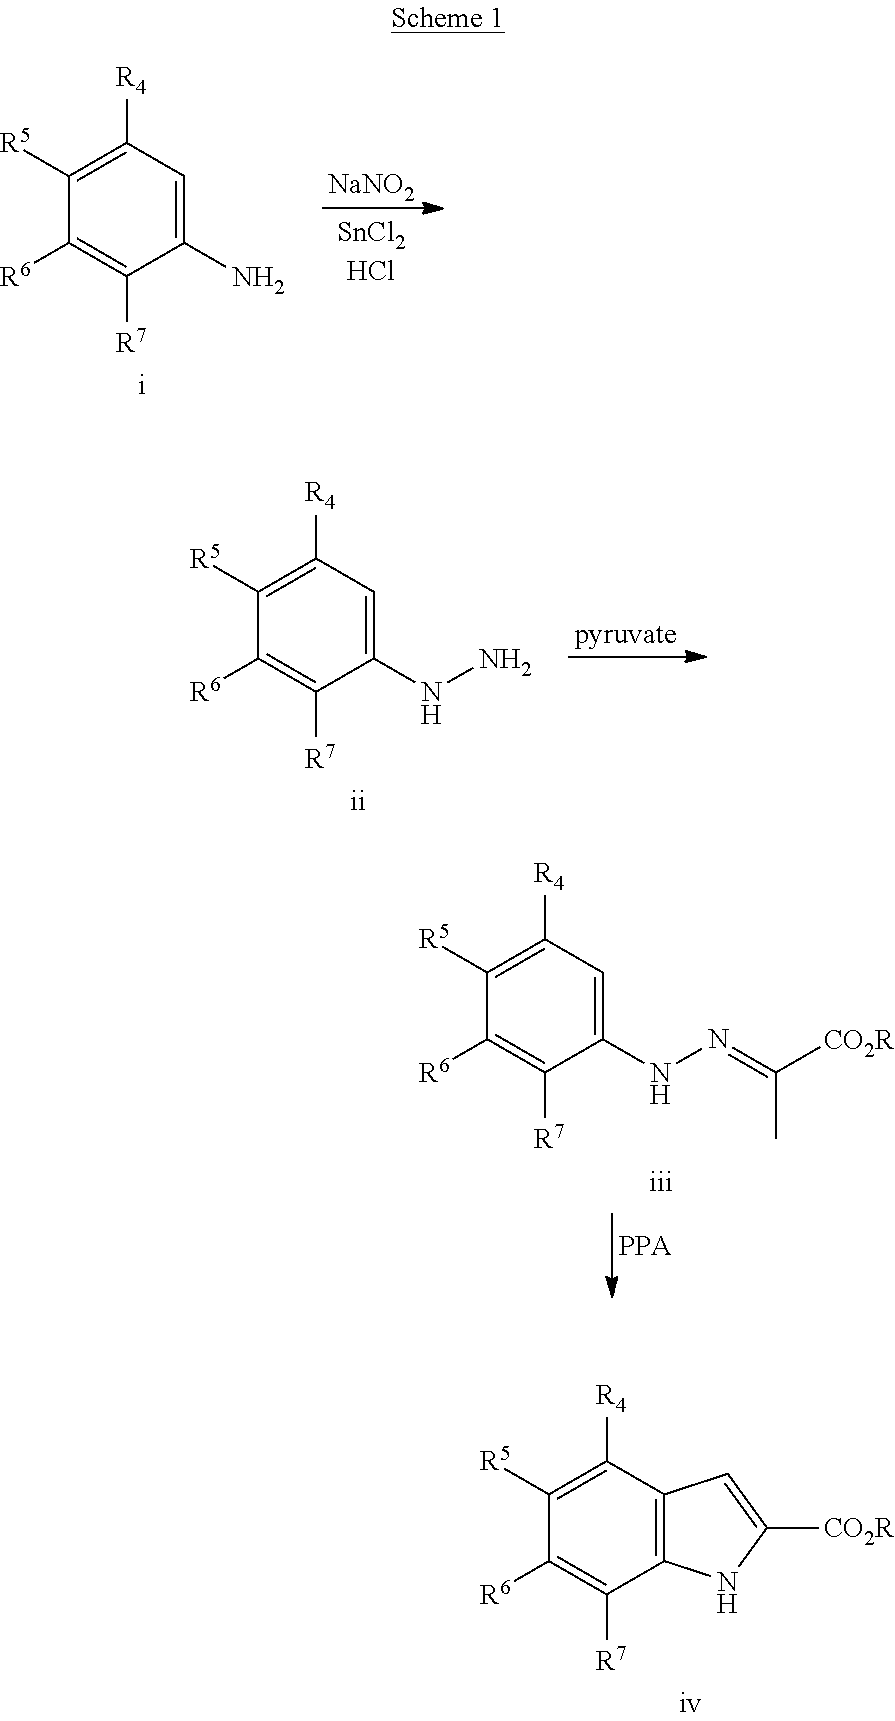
C1([R6])=C([R7])C2=C(C([R4])=C1[R5])C=C([CO2R])N2.C1([R6])=C([R7])C(N)=CC([R4])=C1[R5].[NaNO2].[SnCl2HCl].C1([R6])=C([R7])C(NN)=CC([R4])=C1[R5].[pyruvate].C1([R6])=C([R7])C(NN=C([CO2R])C)=CC([R4])=C1[R5]
